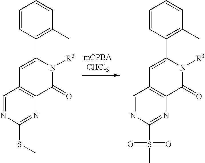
C1=CC(C2=CC3=C(C(=O)N2[R3])N=C(S(=O)(=O)C)N=C3)=C(C)C=C1.C1=CC(C2=CC3=C(C(=O)N2[R3])N=C(SC)N=C3)=C(C)C=C1
